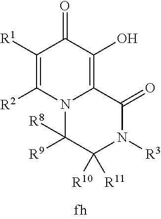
C1([R1])=C([R2])N2C(=C(O)C1=O)C(=O)N([R3])C([R10])([R11])C2([R9])[R8]
